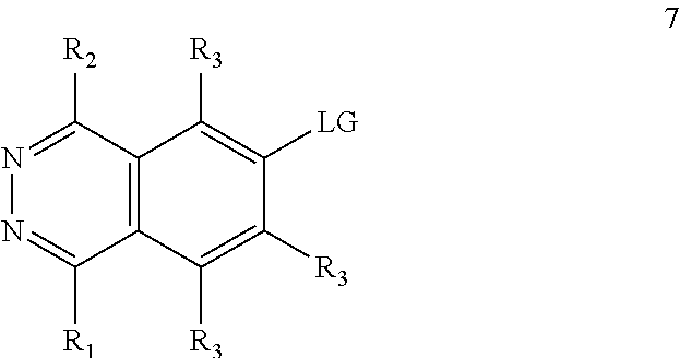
C12=C(C([R2])=NN=C1[R1])C([R3])=C([LG])C([R3])=C2[R3]
